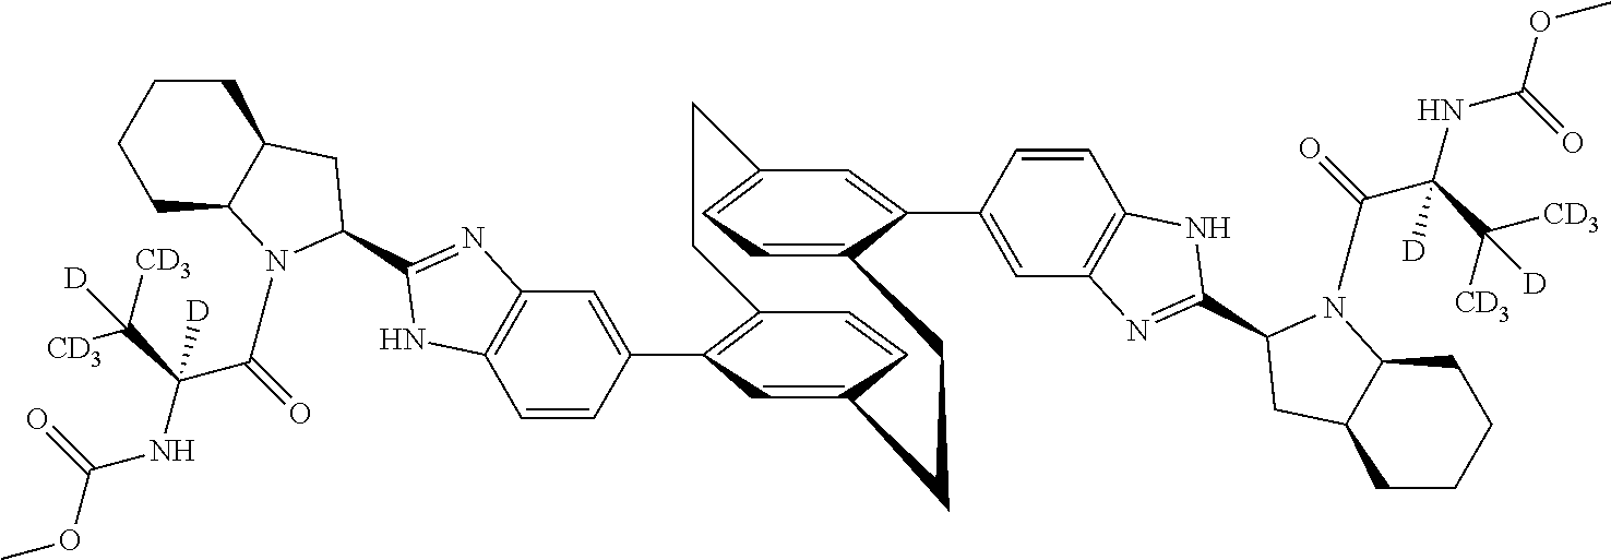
C1=CC(C2=C3C=CC(=C2)CCC2=CC=C(C=C2C2=CC4=C(C=C2)NC(C2N(C(C(NC(OC)=O)(C([CD3])([CD3])[D])[D])=O)C5CCCCC5C2)=N4)CC3)=CC2=C1NC(C1CC3CCCCC3N1C(=O)C(NC(OC)=O)(C([CD3])([CD3])[D])[D])=N2
